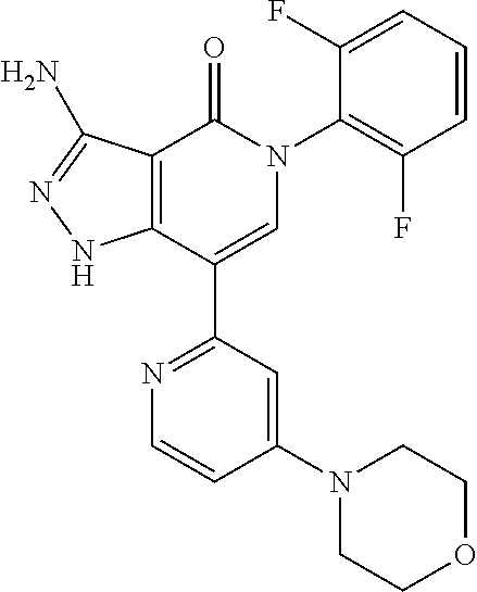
C12=C(C(C3=NC=CC(N4CCOCC4)=C3)=CN(C3=C(F)C=CC=C3F)C1=O)NN=C2N
